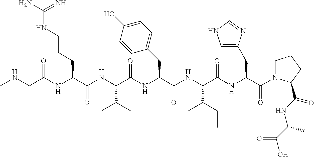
C(NC(C(NC(C(=O)N1CCCC1C(=O)NC(C)C(=O)O)CC1=CNC=N1)=O)C(CC)C)(=O)C(CC1=CC=C(O)C=C1)NC(C(NC(C(NC(CNC)=O)CCCNC(=N)N)=O)C(C)C)=O
